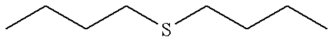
CCCCSCCCC
